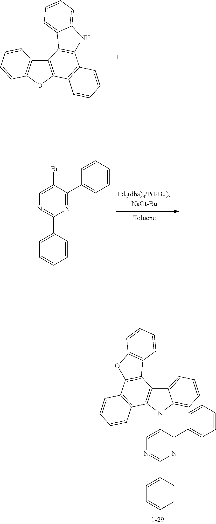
C12=C(OC3=C1C=CC=C3)C1=C(C3=C2C2=CC=CC=C2N3)C=CC=C1.C1=C(Br)C(C2=CC=CC=C2)=NC(C2=CC=CC=C2)=N1.C12=CC=CC=C1N(C1=CN=C(C3=CC=CC=C3)N=C1C1=CC=CC=C1)C1=C2C2=C(C3=C1C=CC=C3)OC1=C2C=CC=C1
